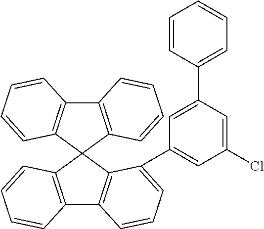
C12=C(C3(C4=C1C=CC=C4C1=CC(Cl)=CC(C4=CC=CC=C4)=C1)C1=C(C4=C3C=CC=C4)C=CC=C1)C=CC=C2
